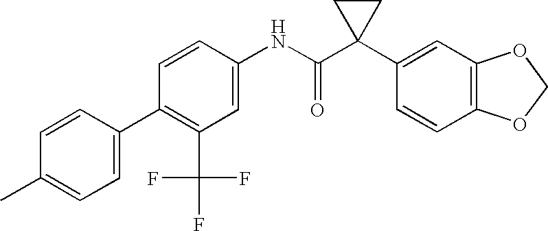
C1(NC(C2(C3=CC4=C(C=C3)OCO4)CC2)=O)=CC(C(F)(F)F)=C(C2=CC=C(C)C=C2)C=C1
